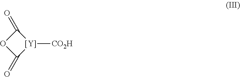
C1(=O)OC(=O)[Y]1[CO2H]
